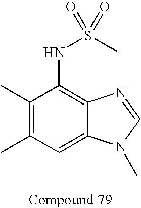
C1(C)=C(C)C=C2C(=C1NS(C)(=O)=O)N=CN2C
